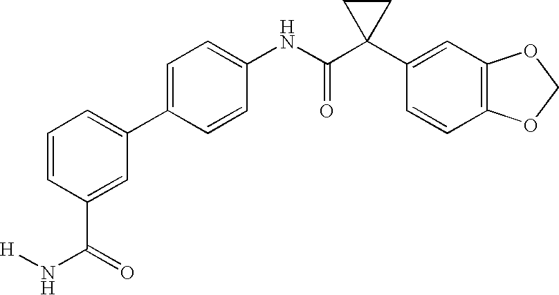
C1(C2=CC=C(NC(C3(C4=CC5=C(C=C4)OCO5)CC3)=O)C=C2)=CC=CC(C(N[H])=O)=C1
